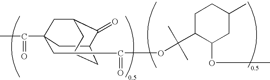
C12CC(C(=O)C)(CC(OC(C3C(OC)CC(C)CC3)(C)C)=O)CC(C1=O)CCC2
